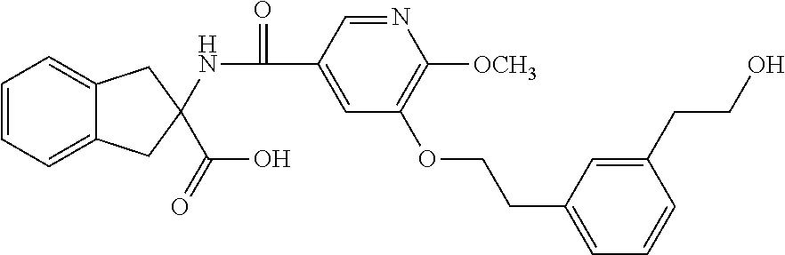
C12=CC=CC=C1CC(C(O)=O)(NC(=O)C1=CC(OCCC3=CC=CC(CCO)=C3)=C([OCH3])N=C1)C2
